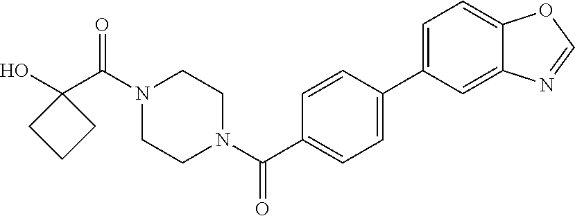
OC1(C(N2CCN(C(=O)C3=CC=C(C4=CC=C5C(=C4)N=CO5)C=C3)CC2)=O)CCC1
